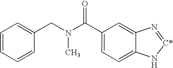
C1(C(=O)N(CC2=CC=CC=C2)C)=CC=C2C(=C1)N=[C*]N2
